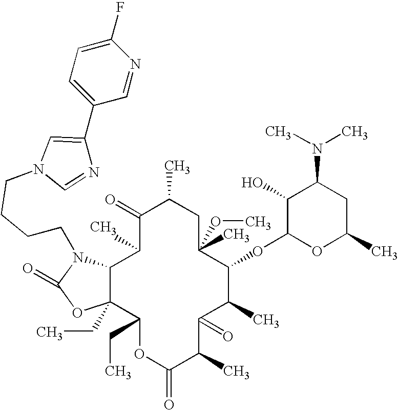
C12C(CC)(C(CC)OC(=O)C(C)C(=O)C(C)C(OC3OC(C)CC(N(C)C)C3O)C(C)(OC)CC(C)C(=O)C1C)OC(=O)N2CCCCN1C=NC(C2=CC=C(F)N=C2)=C1
